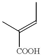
C([COOH])(C)=CC
